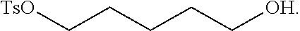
[TsO]CCCCC[OH]
